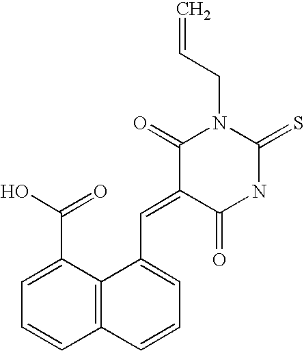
C12=C(C(C(O)=O)=CC=C1)C(C=C1C(=O)NC(=S)N(CC=C)C1=O)=CC=C2
